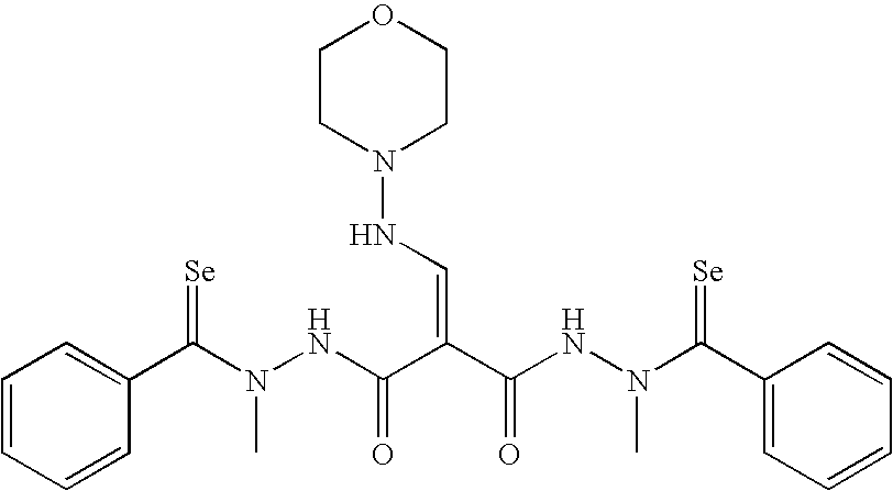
N(C(C1=CC=CC=C1)=[Se])(NC(C(C(NN(C(C1=CC=CC=C1)=[Se])C)=O)=CNN1CCOCC1)=O)C
